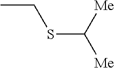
CCSC([Me])[Me]
